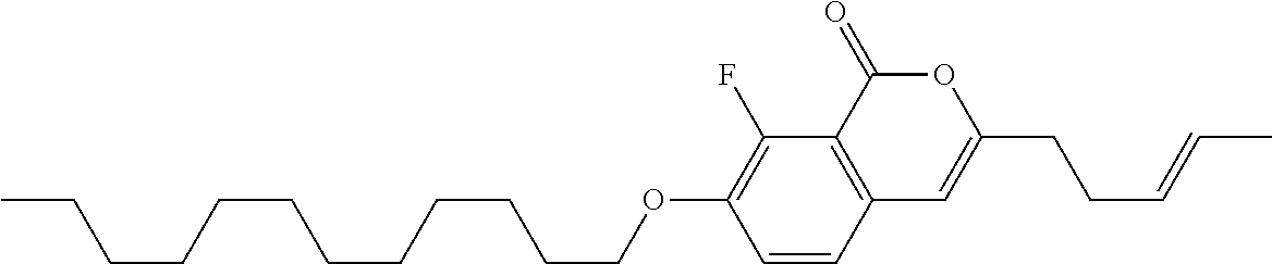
C1=CC2=C(C(F)=C1OCCCCCCCCCCCC)C(=O)OC(CCC=CC)=C2
